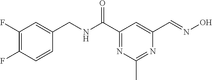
C1(F)=C(F)C=CC(CNC(C2=NC(C)=NC(C=NO)=C2)=O)=C1
